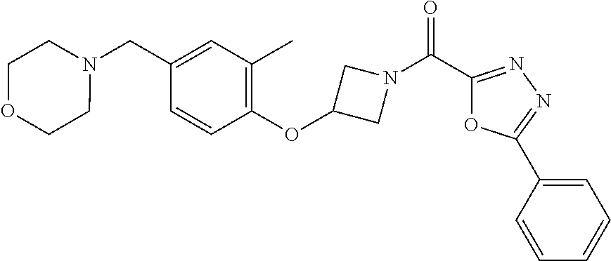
N1(CC2=CC(C)=C(OC3CN(C(C4=NN=C(C5=CC=CC=C5)O4)=O)C3)C=C2)CCOCC1
